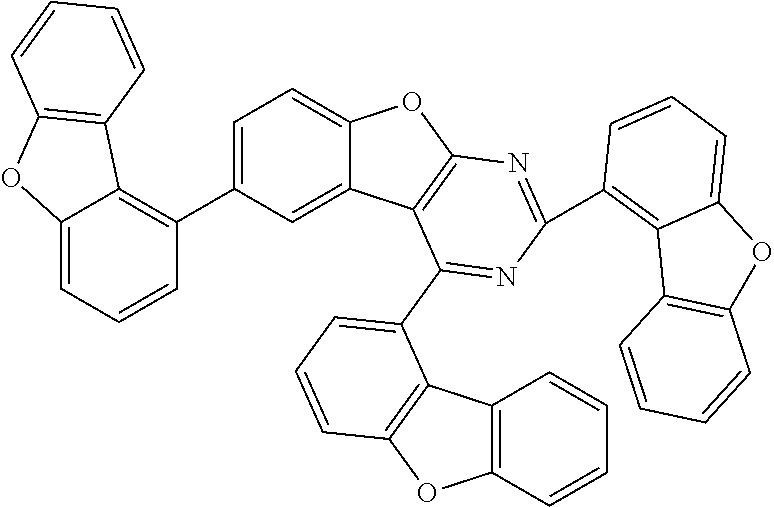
C12=CC=CC(C3=CC=C4C(=C3)C3=C(O4)N=C(C4=C5C(=CC=C4)OC4=C5C=CC=C4)N=C3C3=CC=CC4=C3C3=C(O4)C=CC=C3)=C1C1=C(O2)C=CC=C1
